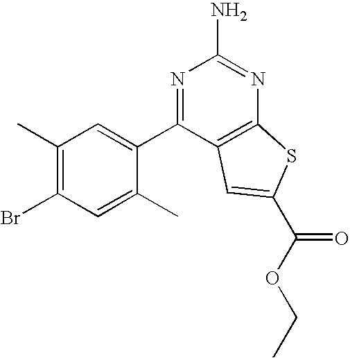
C1(C)=C(Br)C=C(C)C(C2=NC(N)=NC3=C2C=C(C(OCC)=O)S3)=C1
